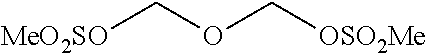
[MeO2SO]COC[OSO2Me]
